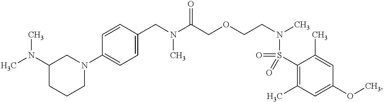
C1(CN(C(COCCN(C)S(=O)(C2=C(C)C=C(OC)C=C2C)=O)=O)C)=CC=C(N2CC(N(C)C)CCC2)C=C1
